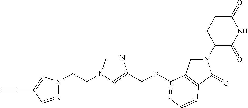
C1(=O)CCC(N2CC3=C(C2=O)C=CC=C3OCC2=CN(CCN3N=CC(C#C)=C3)C=N2)C(=O)N1
